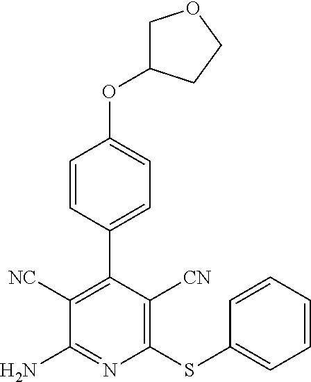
C1(C2=C([NC])C(N)=NC(SC3=CC=CC=C3)=C2[CN])=CC=C(OC2COCC2)C=C1
